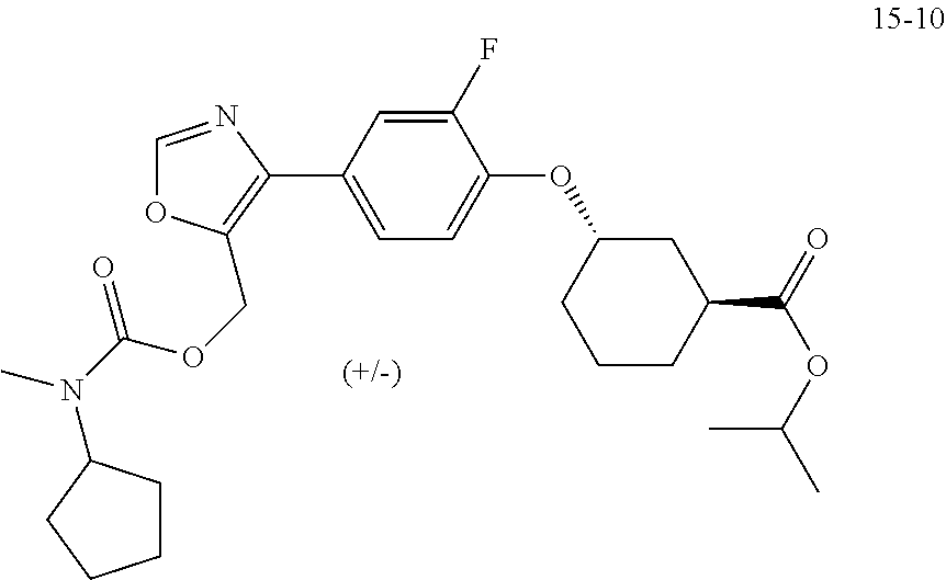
C1(F)=CC(C2=C(COC(N(C)C3CCCC3)=O)OC=N2)=CC=C1OC1CCCC(C(=O)OC(C)C)C1
